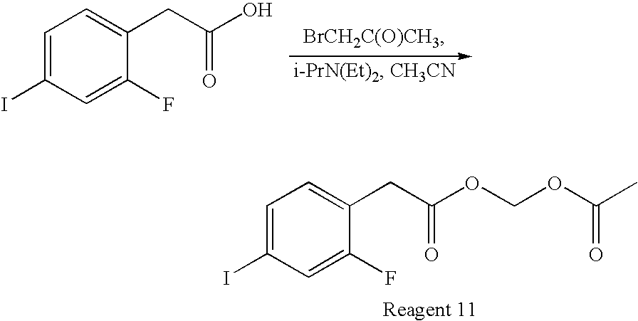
C1=C(I)C=C(F)C(CC(O)=O)=C1.C1=C(I)C=C(F)C(CC(OCOC(C)=O)=O)=C1
